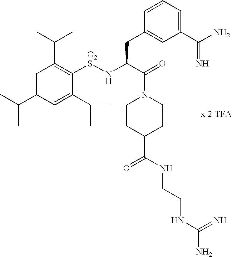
C1C(C(C)C)C=C(C(C)C)C([O2S]NC(C(=O)N2CCC(C(=O)NCCNC(=N)N)CC2)CC2=CC(C(N)=N)=CC=C2)=C1C(C)C
